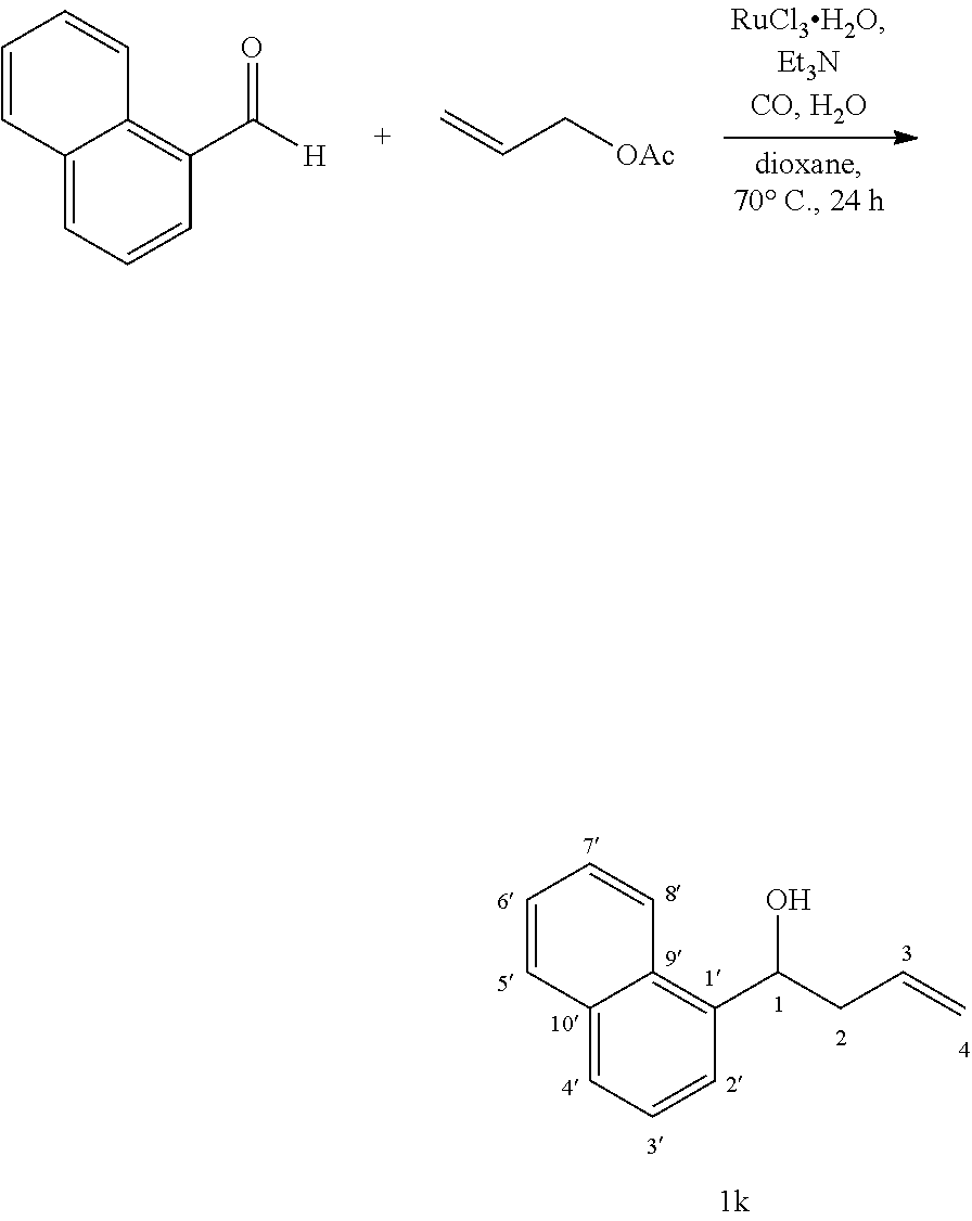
C12=CC=CC(C(CC=C)O)=C1C=CC=C2.C12=CC=CC(C([H])=O)=C1C=CC=C2.C=CC[OAc]
